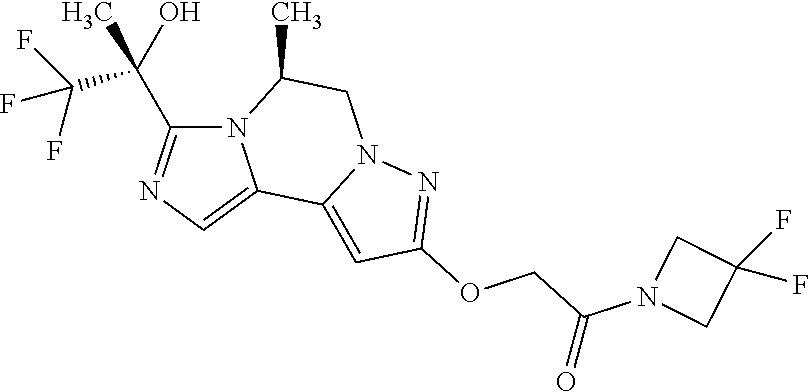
N12C(C(C(F)(F)F)(O)C)=NC=C1C1=CC(OCC(=O)N3CC(F)(F)C3)=NN1CC2C
